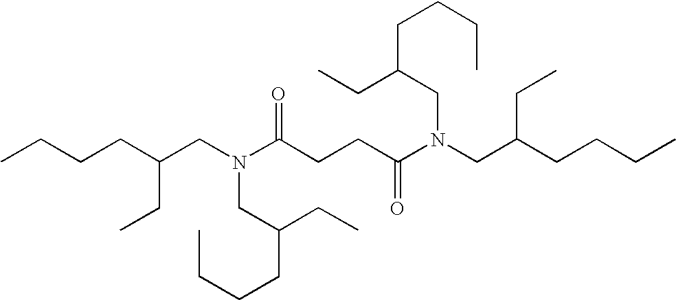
CCCCC(CN(C(CCC(N(CC(CCCC)CC)CC(CCCC)CC)=O)=O)CC(CCCC)CC)CC
